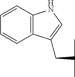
C12=C(C(CC(C)C)=CN1)C=CC=C2
